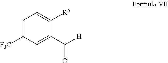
C1=C([F3C])C=C(C([H])=O)C([Rb])=C1
